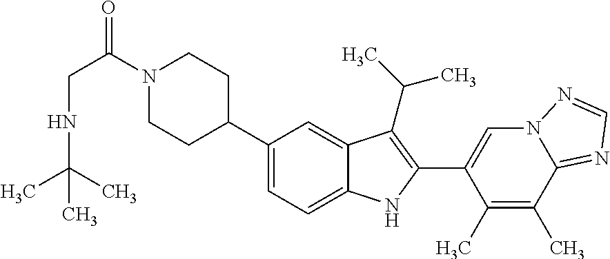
N1(C(CNC(C)(C)C)=O)CCC(C2=CC=C3C(=C2)C(C(C)C)=C(C2=CN4C(=NC=N4)C(C)=C2C)N3)CC1
